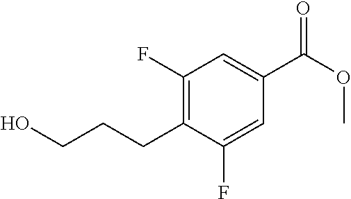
C1(F)=C(CCCO)C(F)=CC(C(OC)=O)=C1
